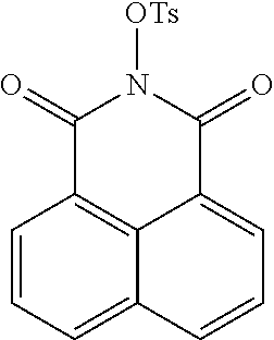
C1=CC=C2C3=C1C(=O)N([OTs])C(=O)C3=CC=C2
